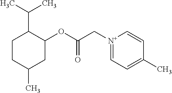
C1CC(C)CC(OC(C[N+]2=CC=C(C)C=C2)=O)C1C(C)C
